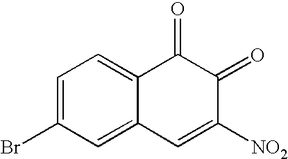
C1=C(Br)C=C2C(=C1)C(=O)C(=O)C([NO2])=C2
